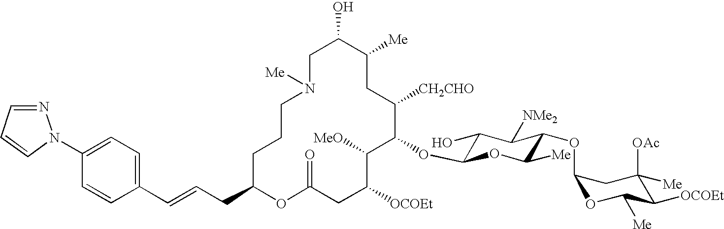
C1C(O)C([Me])CC([CH2CHO])C(OC2C(O)C([NMe2])C(OC3OC([Me])C([OCOEt])C([OAc])([Me])C3)C([Me])O2)C([MeO])C([OCOEt])CC(=O)OC(CC=CC2=CC=C(N3N=CC=C3)C=C2)CCCN1[Me]
